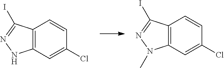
C12=C(C=C(Cl)C=C1)N(C)N=C2I.C12=C(C=C(Cl)C=C1)NN=C2I
